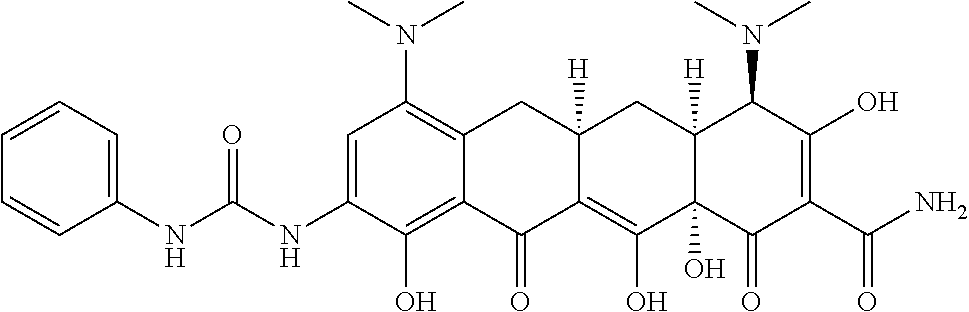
C1=C(NC(NC2=CC=CC=C2)=O)C(O)=C2C(=C1N(C)C)CC1([H])C(=C(O)C3(O)C([H])(C1)C(N(C)C)C(O)=C(C(N)=O)C3=O)C2=O
